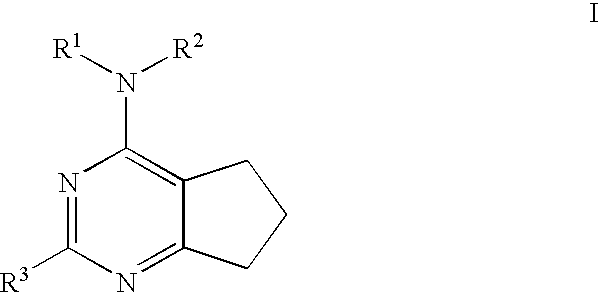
N1=C([R3])N=C2C(=C1N([R1])[R2])CCC2
